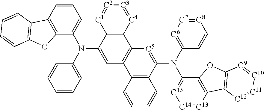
C12=C(C(N(C3=CC=CC=C3)C3=CC=CC4=C3OC3=C4C=CC=C3)=CC3=C1[C5]=C(N(C1=[C6][C7]=[C8]C=C1)C1=[C15][C14]=[C13]C4=C1OC1=C4[C12]=[C11][C10]=[C9]1)C1=C3C=CC=C1)[C1]=[C2][C3]=[C4]2
